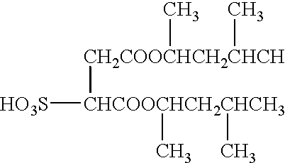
[HO3S][CHCOOCHCH2CHCH3](C)(C)[CH2COOCHCH2CHCH](C)C
